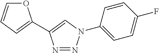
O1C=CC=C1C1=CN(C2=CC=C(F)C=C2)N=N1
